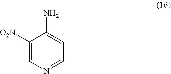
C1([O2N])=CN=CC=C1N
